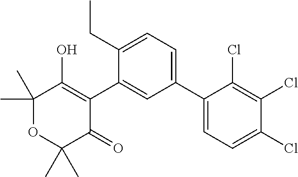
C1(C2=CC=C(CC)C(C3=C(O)C(C)(C)OC(C)(C)C3=O)=C2)=CC=C(Cl)C(Cl)=C1Cl
